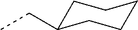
C1C(CC)CCCC1
